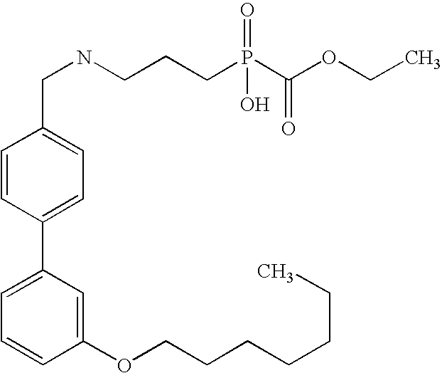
C1=CC(C2=CC=CC(OCCCCCCC)=C2)=CC=C1CNCCCP(C(OCC)=O)(=O)O
